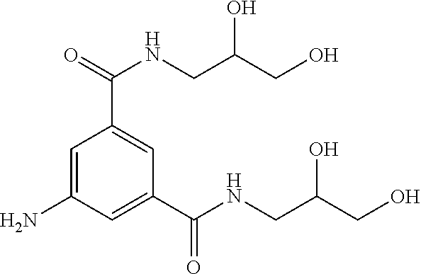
C1=C(N)C=C(C(NCC(CO)O)=O)C=C1C(NCC(CO)O)=O
